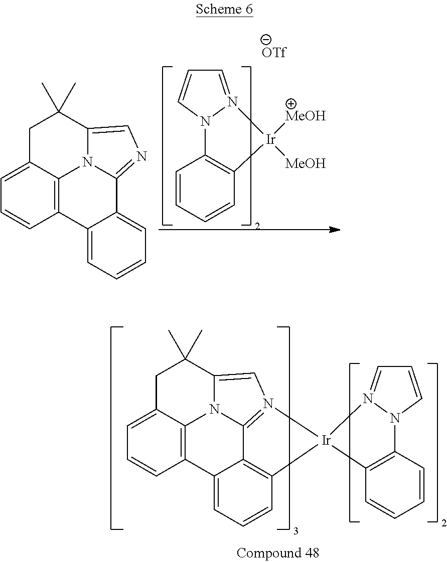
C1C2=CC=CC3=C2N2C4=N(C=C2C1(C)C)[Ir]1(C2=C4C3=CC=C2)N2=CC=CN2C2=C1C=CC=C2.C1C2=CC=CC3=C2N2C(=NC=C2C1(C)C)C1=CC=CC=C31.C1=N2N(C=C1)C1=C(C=CC=C1)[Ir]2([MeOH])[MeOH]
